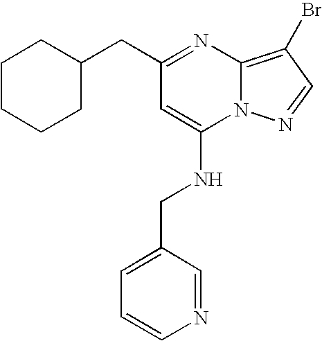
C1CCCC(CC2=NC3=C(Br)C=NN3C(NCC3=CC=CN=C3)=C2)C1
